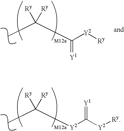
CC([Y2]C([Y2][Ry])=[Y1])([Ry])[Ry].CC(C([Y2][Ry])=[Y1])([Ry])[Ry]
